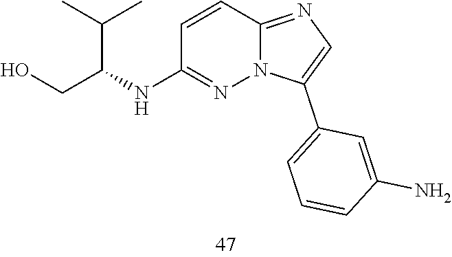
C12=NC=C(C3=CC=CC(N)=C3)N1N=C(NC(CO)C(C)C)C=C2
